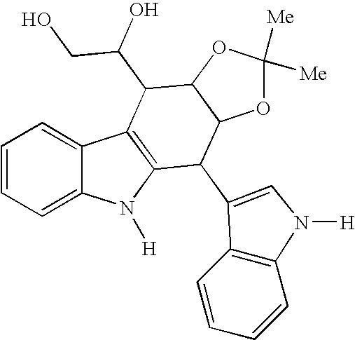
C1=CC=C2C(=C1)C1=C(N2[H])C(C2=CN([H])C3=C2C=CC=C3)C2C(C1C(CO)O)OC([Me])([Me])O2
